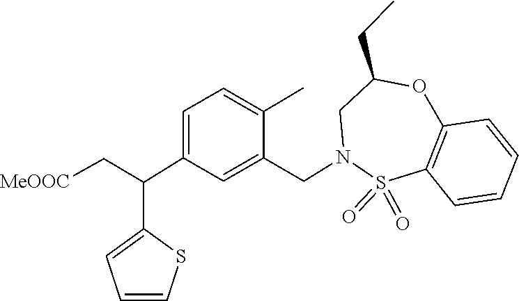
S1(=O)(=O)C2=C(C=CC=C2)OC(CC)CN1CC1=CC(C(C2=CC=CS2)C[MeOOC])=CC=C1C
